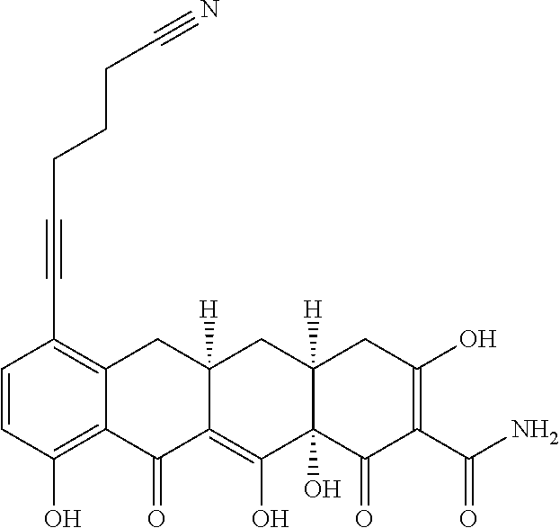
C1=CC(O)=C2C(=C1C#CCCCC#N)CC1([H])C(=C(O)C3(O)C([H])(C1)CC(O)=C(C(N)=O)C3=O)C2=O
